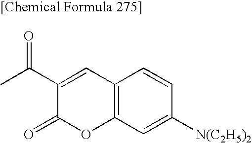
C1(C(C)=O)=CC2=C(OC1=O)C=C([N(C2H5)2])C=C2
